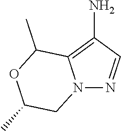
N12N=CC(N)=C1C(C)OC(C)C2
